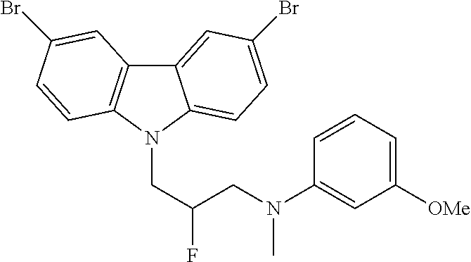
C12=CC(Br)=CC=C1N(CC(F)CN(C1=CC([OMe])=CC=C1)C)C1=C2C=C(Br)C=C1
